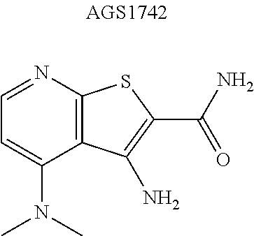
C1=C(N(C)C)C2=C(N=C1)SC(C(N)=O)=C2N
